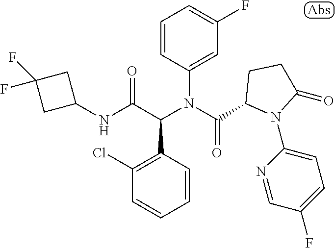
C1(NC(C(N(C(=O)C2N(C3=CC=C(F)C=N3)C(=O)CC2)C2=CC(F)=CC=C2)C2=C(Cl)C=CC=C2)=O)CC(F)(F)C1
